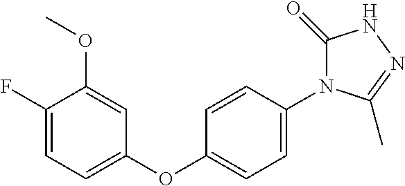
C1(OC)=CC(OC2=CC=C(N3C(=O)NN=C3C)C=C2)=CC=C1F
